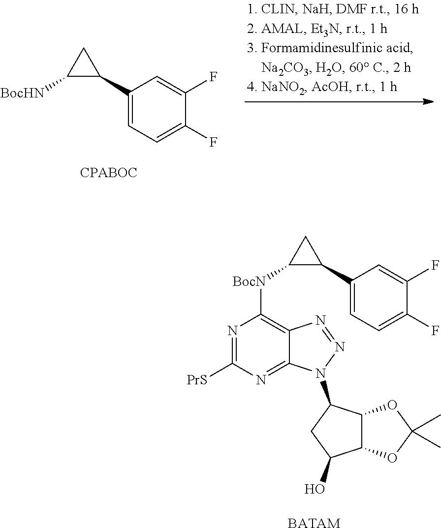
N1=C([PrS])N=C2C(=C1[BocN]C1C(C3=CC=C(F)C(F)=C3)C1)N=NN2C1C2C(C(O)C1)OC(C)(C)O2.[BATAM].C1(C2CC2[BocHN])=CC=C(F)C(F)=C1
